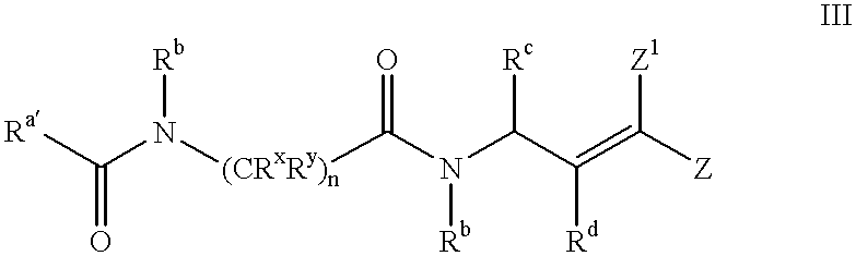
C(N([(CRxRy)n]C(N(C(C(=C([Z])[Z1])[Rd])[Rc])[Rb])=O)[Rb])([Ra])=O
